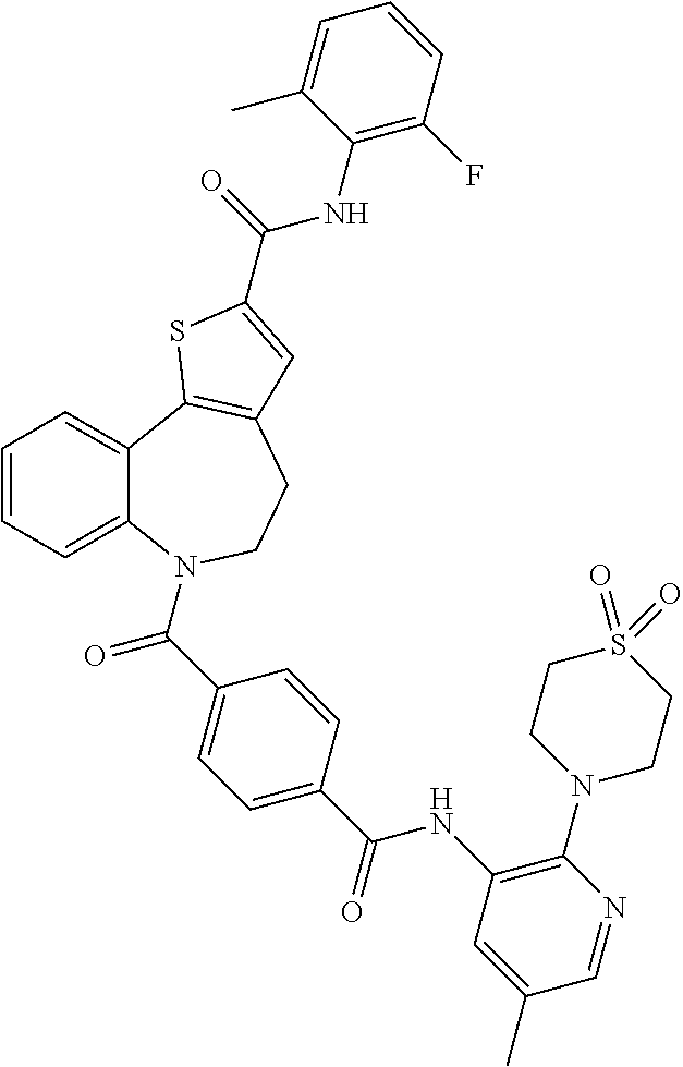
C1=CC=C2C(=C1)C1=C(CCN2C(C2=CC=C(C(=O)NC3=C(N4CCS(=O)(=O)CC4)N=CC(C)=C3)C=C2)=O)C=C(C(NC2=C(F)C=CC=C2C)=O)S1
